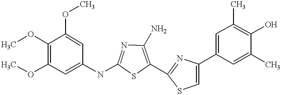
COC1=C(OC)C=C(NC2=NC(N)=C(C3=NC(C4=CC(C)=C(O)C(C)=C4)=CS3)S2)C=C1OC
